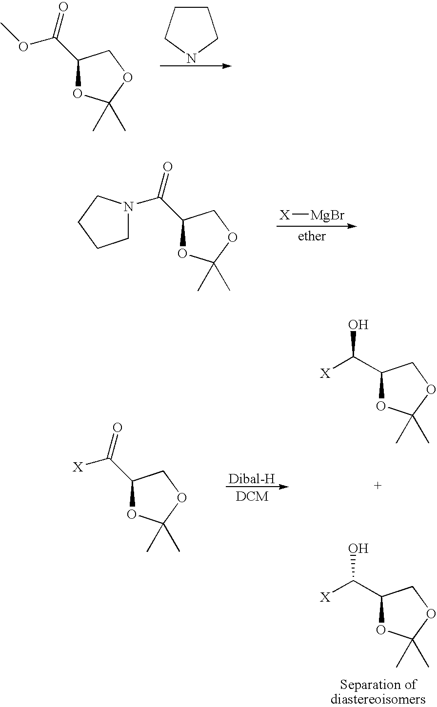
C1CCNC1.C1(C(=O)OC)OC(C)(C)OC1.[X][MgBr].C1(C(=O)N2CCCC2)OC(C)(C)OC1.[Dibal-H].C1(C(=O)[X])OC(C)(C)OC1.C1(C([X])O)OC(C)(C)OC1.C1(C([X])O)OC(C)(C)OC1
